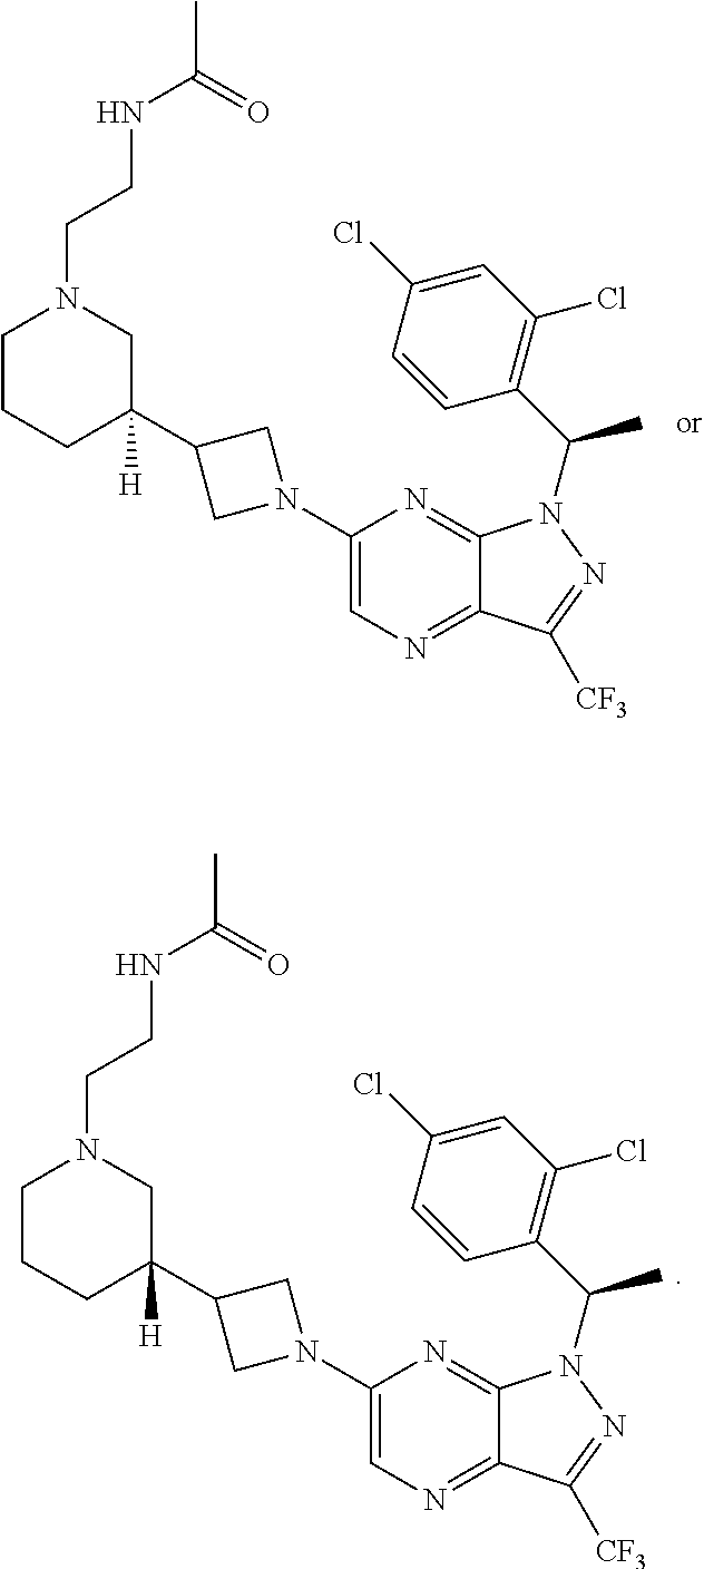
C1CCC([H])(C2CN(C3=CN=C4C(=N3)N(C(C3=C(Cl)C=C(Cl)C=C3)C)N=C4[CF3])C2)CN1CCNC(=O)C.C1CCC([H])(C2CN(C3=CN=C4C(=N3)N(C(C3=C(Cl)C=C(Cl)C=C3)C)N=C4[CF3])C2)CN1CCNC(=O)C
